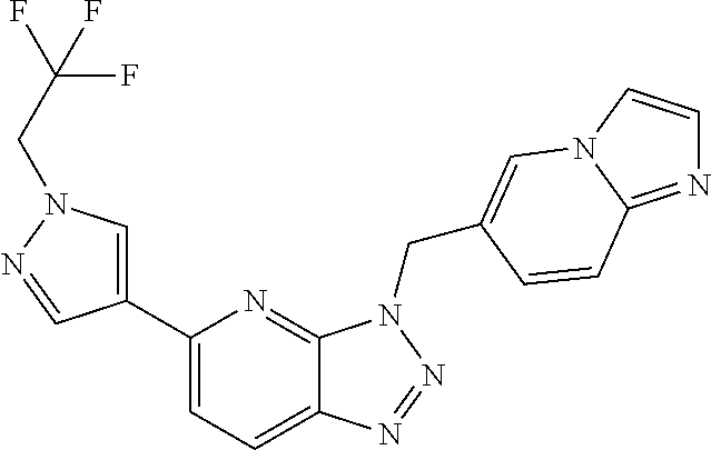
C1(C2=CN(CC(F)(F)F)N=C2)=CC=C2C(=N1)N(CC1=CN3C=CN=C3C=C1)N=N2
